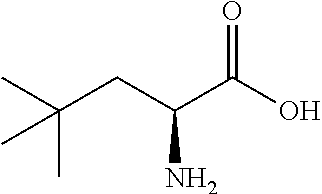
C(CC(C(O)=O)N)(C)(C)C
